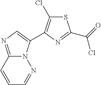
S1C(Cl)=C(C2=CN=C3N2N=CC=C3)N=C1C(=O)Cl
